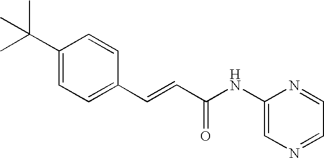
C(=CC(=O)NC1=CN=CC=N1)C1=CC=C(C(C)(C)C)C=C1
